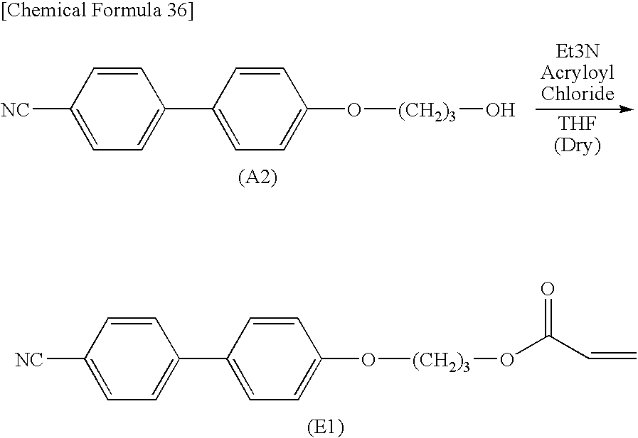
C1=C(C2=CC=C(O[(CH2)3]OC(C=C)=O)C=C2)C=CC([NC])=C1.C1=C(C2=CC=C(O[(CH2)3]O)C=C2)C=CC([NC])=C1
